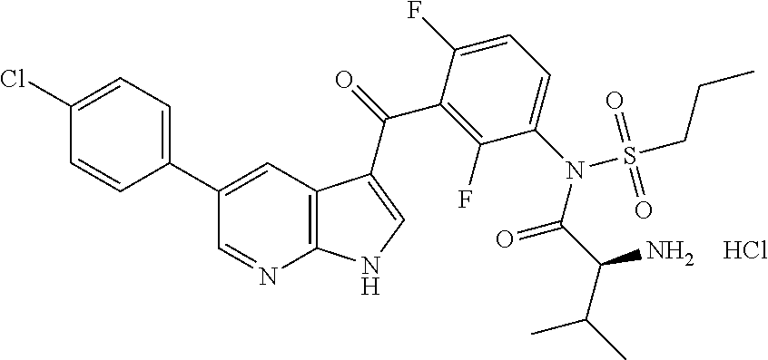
C12=C(C=C(C3=CC=C(Cl)C=C3)C=N1)C(C(=O)C1=C(F)C(N(S(CCC)(=O)=O)C(C(C(C)C)N)=O)=CC=C1F)=CN2.Cl
